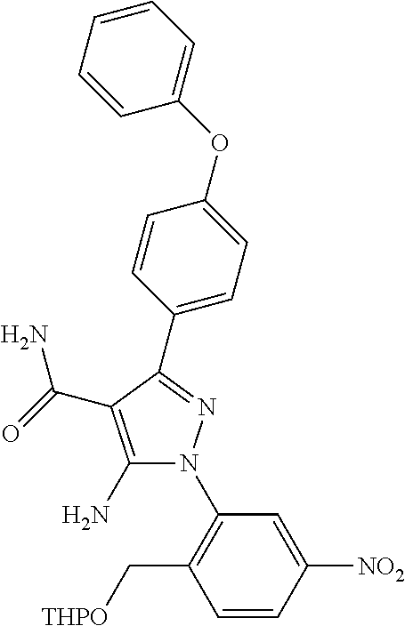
C1(C2=NN(C3=C(C[THPO])C=CC([NO2])=C3)C(N)=C2C(=O)N)=CC=C(OC2=CC=CC=C2)C=C1
